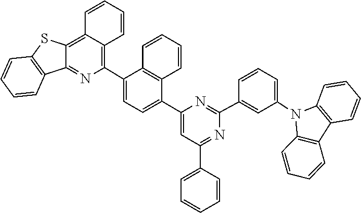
C12=C(C=CC=C1)C1=C(C=CC=C1)N2C1=CC=CC(C2=NC(C3=CC=C(C4=C5C(=C6C(=N4)C4=C(C=CC=C4)S6)C=CC=C5)C4=C3C=CC=C4)=CC(C3=CC=CC=C3)=N2)=C1
